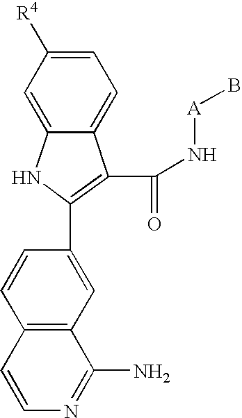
C12=CC=C([R4])C=C1NC(C1=CC3=C(C=C1)C=CN=C3N)=C2C(N[A]B)=O
